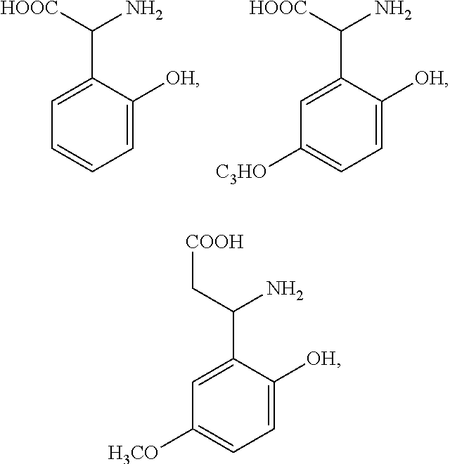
C1=C(C([HOOC])N)C([OH])=CC=C1.C1=C(C([HOOC])N)C([OH])=CC=C1[C3HO].C1=C(C(C[COOH])N)C([OH])=CC=C1[H3CO]
